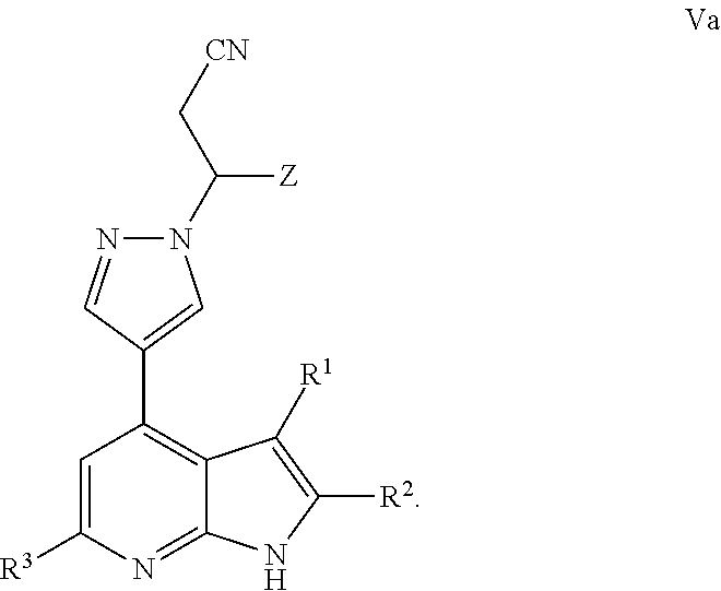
C1=C([R3])N=C2C(=C1C1=CN(C([Z])C[CN])N=C1)C([R1])=C([R2])N2
